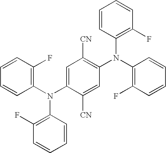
C1(N(C2=CC([CN])=C(N(C3=C(F)C=CC=C3)C3=C(F)C=CC=C3)C=C2[CN])C2=C(F)C=CC=C2)=C(F)C=CC=C1
